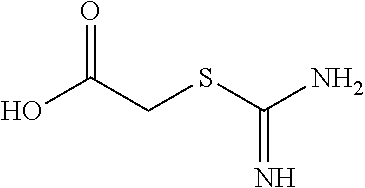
OC(CSC(N)=N)=O
